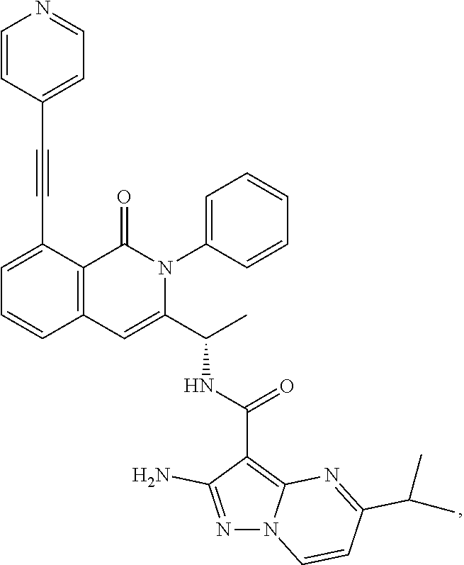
C1=C(C#CC2=CC=NC=C2)C2=C(C=C1)C=C(C(C)NC(=O)C1=C3N(N=C1N)C=CC(C(C)C)=N3)N(C1=CC=CC=C1)C2=O
